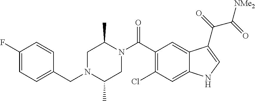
C1(F)=CC=C(CN2C(C)CN(C(C3=C(Cl)C=C4C(=C3)C(C(=O)C(=O)[NMe2])=CN4)=O)C(C)C2)C=C1
